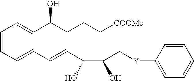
C(=CC=CC(CCC[COOMe])O)C=CC=CC(C(C[Y]C1=CC=CC=C1)O)O
